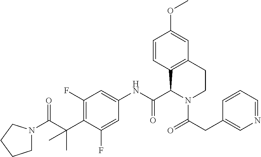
C1(F)=C(C(C)(C)C(=O)N2CCCC2)C(F)=CC(NC(C2C3=C(CCN2C(=O)CC2=CN=CC=C2)C=C(OC)C=C3)=O)=C1
